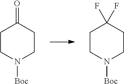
C1CN([Boc])CCC1=O.C1CN([Boc])CCC1(F)F
